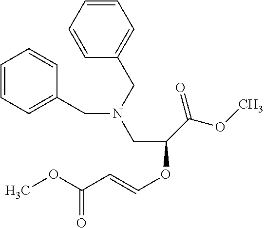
C1=CC=C(CN(CC2=CC=CC=C2)CC(C(OC)=O)OC=CC(OC)=O)C=C1
